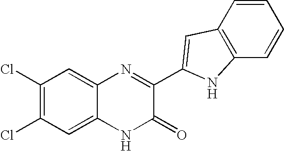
C1=C2C(=CC(Cl)=C1Cl)N=C(C1=CC3=C(C=CC=C3)N1)C(=O)N2
